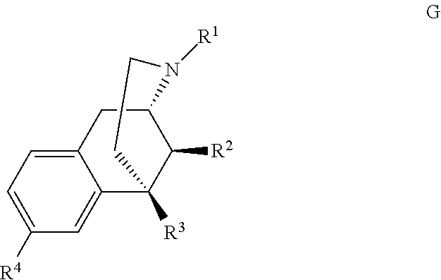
C1([R4])=CC=C2C(=C1)C1([R3])C([R2])C(C2)N([R1])CC1
